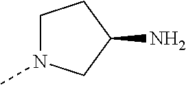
C1N(C)CC(N)C1
